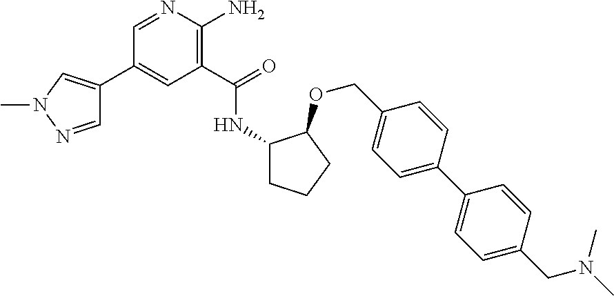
C1(C2=CN(C)N=C2)=CC(C(=O)NC2CCCC2OCC2=CC=C(C3=CC=C(CN(C)C)C=C3)C=C2)=C(N)N=C1
